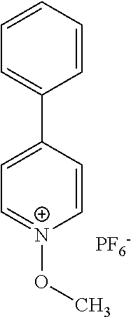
C1=CC=CC=C1C1=CC=[N+](OC)C=C1.[PF6-]
